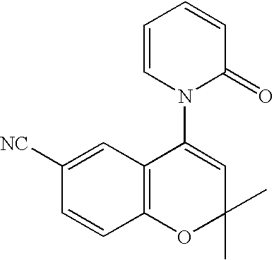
C1=C([NC])C=CC2=C1C(N1C(=O)C=CC=C1)=CC(C)(C)O2
